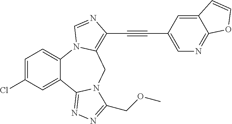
C1=C(Cl)C=C2C(=C1)N1C(=C(C#CC3=CN=C4C(=C3)C=CO4)N=C1)CN1C2=NN=C1COC
